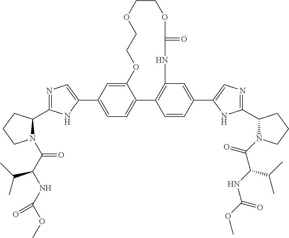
C12=CC(C3=CN=C(C4N(C(C(NC(OC)=O)C(C)C)=O)CCC4)N3)=CC=C1C1=C(C=C(C3=CN=C(C4N(C(=O)C(NC(OC)=O)C(C)C)CCC4)N3)C=C1)NC(=O)OCCOCCO2
